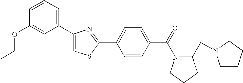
C1(C2=CSC(C3=CC=C(C(=O)N4C(CN5CCCC5)CCC4)C=C3)=N2)=CC=CC(OCC)=C1
